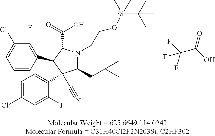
C(C1N(CCO[Si](C(C)(C)C)(C)C)C(CC(C)(C)C)C(C#N)(C2=CC=C(Cl)C=C2F)C1C1=C(F)C(Cl)=CC=C1)(=O)O.C(C(O)=O)(F)(F)F
